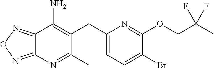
C12=NON=C1N=C(C)C(CC1=CC=C(Br)C(OCC(C)(F)F)=N1)=C2N
